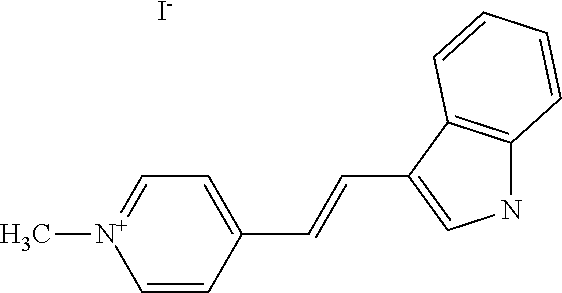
C1=[N+](C)C=CC(C=CC2=CNC3=C2C=CC=C3)=C1.[I-]
